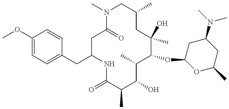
O(C1=CC=C(CC2NC(=O)C(C)C(O)C(C)C(OC3OC(C)CC(N(C)C)C3)C(O)(C)CC(C)CN(C)C(=O)C2)C=C1)C
